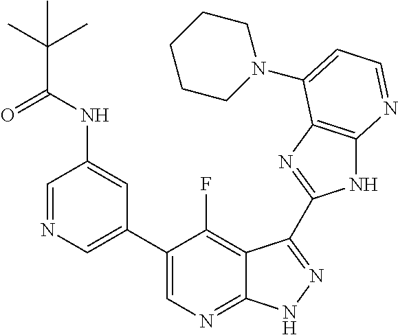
C1=NC=C(C2=CN=C3C(=C2F)C(C2=NC4=C(N2)N=CC=C4N2CCCCC2)=NN3)C=C1NC(C(C)(C)C)=O
